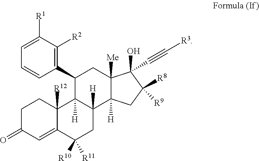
C1C(=O)C=C2C([R12])(C1)C1([H])C([H])(CC2([R10])[R11])C2([H])C([Me])(CC1C1=C([R2])C([R1])=CC=C1)C(O)(C#C[R3])C([R8])([R9])C2
